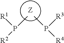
[Z].CP([R2])[R1].CP([R4])[R3]
